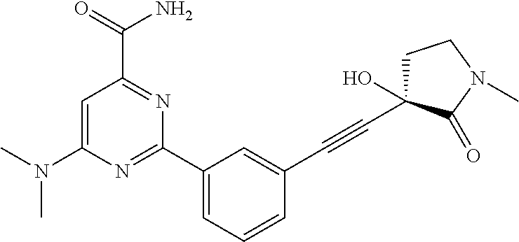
C1=C(N(C)C)N=C(C2=CC=CC(C#CC3(O)CCN(C)C3=O)=C2)N=C1C(=O)N
